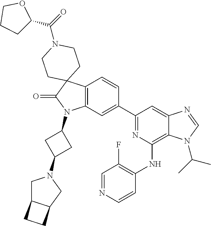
C12=C(C=C(C3=NC(NC4=C(F)C=NC=C4)=C4C(=C3)N=CN4C(C)C)C=C1)N(C1CC(N3CC4C(C3)CC4)C1)C(=O)C21CCN(C(=O)C2CCCO2)CC1
